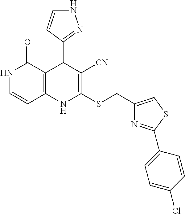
C1(CSC2=C([CN])C(C3=NNC=C3)C3=C(N2)C=CNC3=O)=CSC(C2=CC=C(Cl)C=C2)=N1
